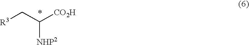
[R3]CC([CO2H])[NHP2]
